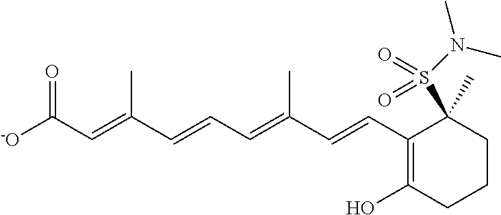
[-O]C(C=C(C=CC=C(C=CC1=C(O)CCCC1(S(N(C)C)(=O)=O)C)C)C)=O
